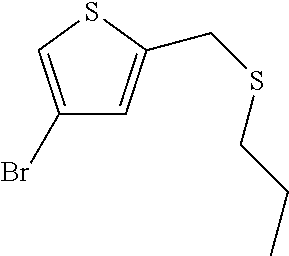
C1(Br)=CSC(CSCCC)=C1
